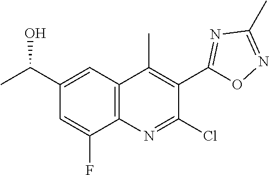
C12=C(C=C(C(O)C)C=C1F)C(C)=C(C1=NC(C)=NO1)C(Cl)=N2
